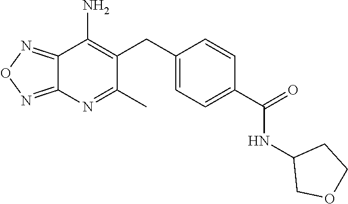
C12=NON=C1N=C(C)C(CC1=CC=C(C(NC3COCC3)=O)C=C1)=C2N
